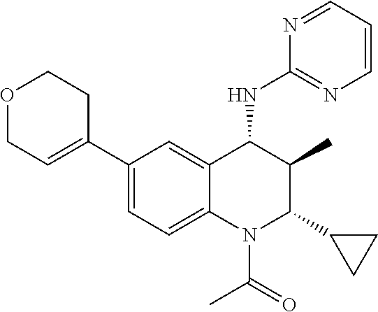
O1CC=C(C2=CC=C3C(=C2)C(NC2=NC=CC=N2)C(C)C(C2CC2)N3C(=O)C)CC1
